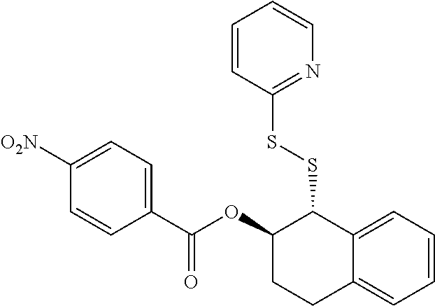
C1(C(=O)OC2CCC3=CC=CC=C3C2SSC2=NC=CC=C2)=CC=C([O2N])C=C1
